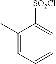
C1(C)=CC=CC=C1[SO2Cl]
